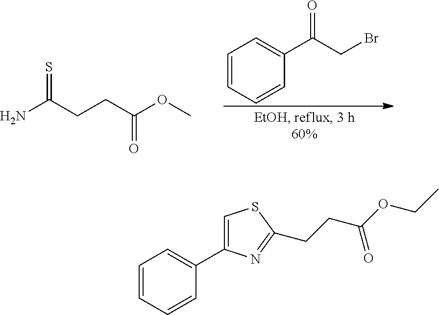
NC(CCC(OC)=O)=S.C1=CC=CC(C(CBr)=O)=C1.C1=CC=CC(C2=CSC(CCC(OCC)=O)=N2)=C1
